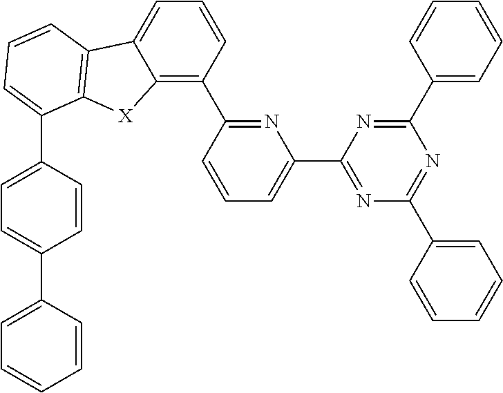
C1(C2=NC(C3=NC(C4=CC=CC=C4)=NC(C4=CC=CC=C4)=N3)=CC=C2)=C2C(=CC=C1)C1=C([X]2)C(C2=CC=C(C3=CC=CC=C3)C=C2)=CC=C1
